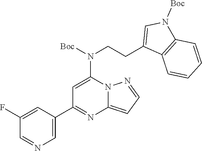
C1=C(C2=NC3=CC=NN3C(N([Boc])CCC3=CN([Boc])C4=C3C=CC=C4)=C2)C=C(F)C=N1
